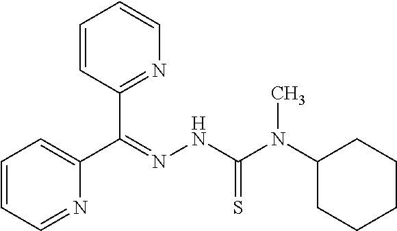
C1=CC=NC(C(=NNC(N(C2CCCCC2)C)=S)C2=NC=CC=C2)=C1
